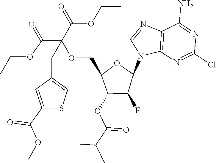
C12=C(N=C(Cl)N=C1N)N(C1OC(COC(C(=O)OCC)(C(=O)OCC)CC3=CSC(C(OC)=O)=C3)C(OC(C(C)C)=O)C1F)C=N2
